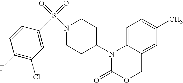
C1=C2C(=CC(C)=C1)COC(=O)N2C1CCN(S(=O)(=O)C2=CC(Cl)=C(F)C=C2)CC1
